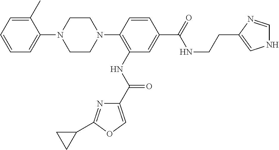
C1=CC=C(C)C(N2CCN(C3=C(NC(C4=COC(C5CC5)=N4)=O)C=C(C(=O)NCCC4=CNC=N4)C=C3)CC2)=C1
